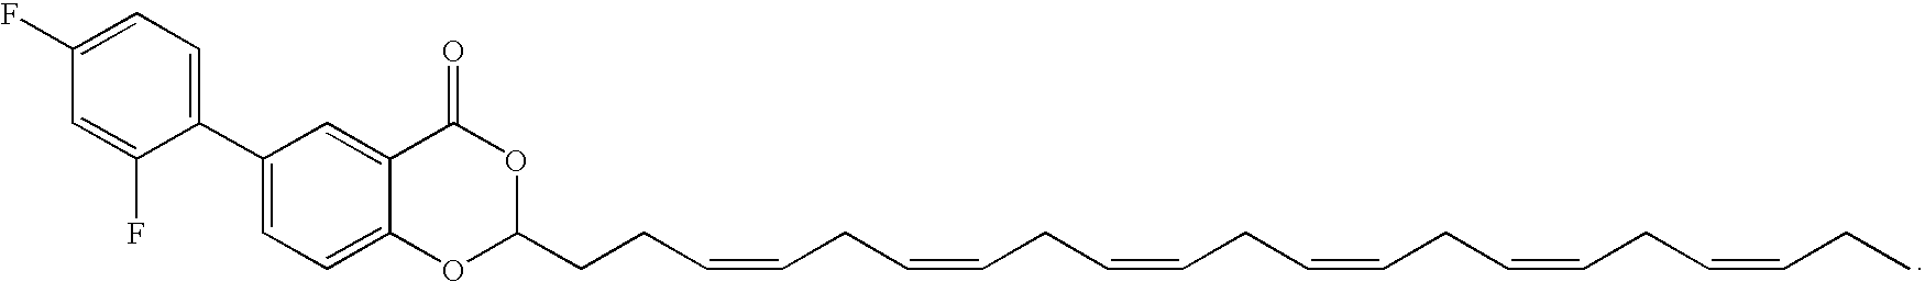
C1(F)=CC=C(C2=CC=C3C(=C2)C(=O)OC(CCC=CCC=CCC=CCC=CCC=CCC=CCC)O3)C(F)=C1
